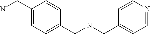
C1(CN)=CC=C(CNCC2=CC=NC=C2)C=C1
